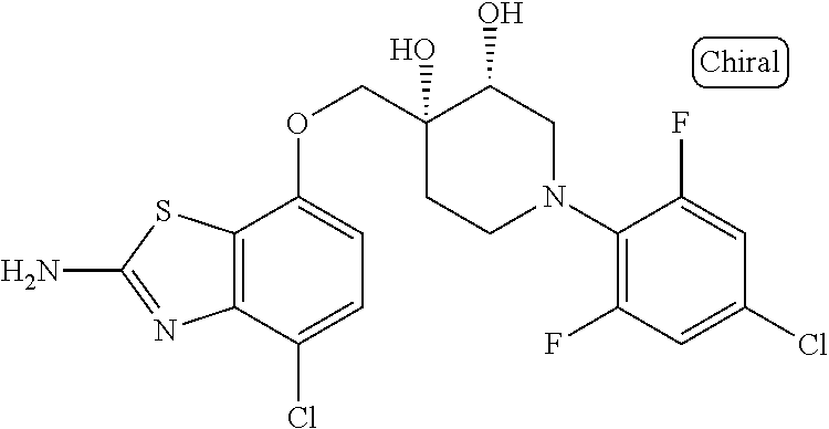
C1(N2CC(O)C(O)(COC3=CC=C(Cl)C4=C3SC(N)=N4)CC2)=C(F)C=C(Cl)C=C1F
